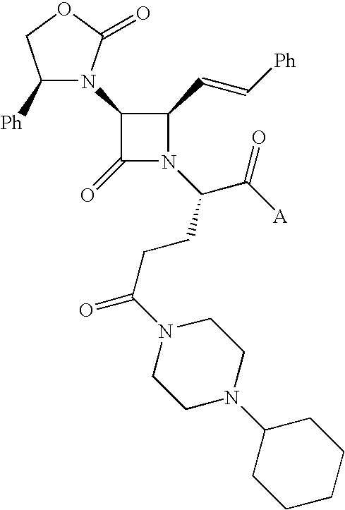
C1([Ph])N(C2C(=O)N(C(CCC(N3CCN(C4CCCCC4)CC3)=O)C(=O)[A])C2C=C[Ph])C(=O)OC1
